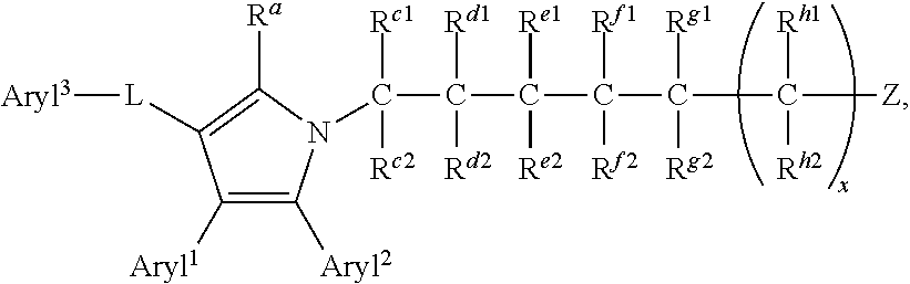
C1([Aryl1])=C([Aryl2])N(C(C(C(C(C(C([Z])([Rh1])[Rh2])([Rg1])[Rg2])([Rf1])[Rf2])([Re1])[Re2])([Rd1])[Rd2])([Rc1])[Rc2])C([Ra])=C1[L][Aryl3]
